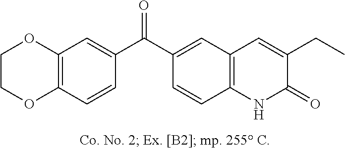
C1OC2=C(OC1)C=CC(C(C1=CC3=C(NC(=O)C(CC)=C3)C=C1)=O)=C2
